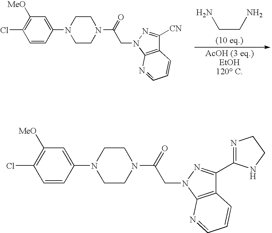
ClC1=C([MeO])C=C(N2CCN(C(=O)CN3C4=C(C([CN])=N3)C=CC=N4)CC2)C=C1.[AcOH (3 eq.)EtOH120 C].C(CN)N.ClC1=C([MeO])C=C(N2CCN(C(=O)CN3N=C(C4=NCCN4)C4=C3N=CC=C4)CC2)C=C1
